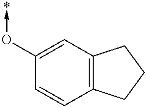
C1(O->*)=CC2=C(C=C1)CCC2
